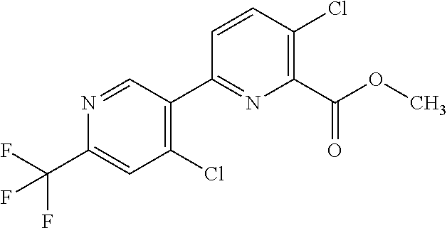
O(C)C(C1=C(Cl)C=CC(C2=C(Cl)C=C(C(F)(F)F)N=C2)=N1)=O
